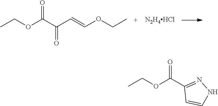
CCOC(C(C=COCC)=O)=O.[N2H4HCl].CCOC(C1=NNC=C1)=O
